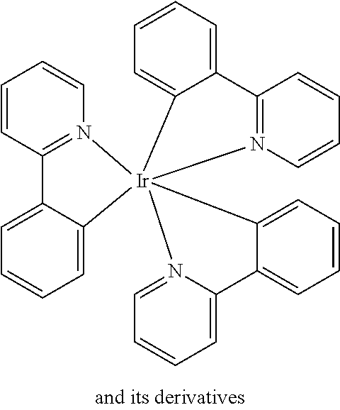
C1=CC2=N(C=C1)[Ir]13(C4=CC=CC=C24)(C2=CC=CC=C2C2=N1C=CC=C2)N1=CC=CC=C1C1=CC=CC=C31
